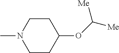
C1CC(OC([Me])[Me])CCN1C
